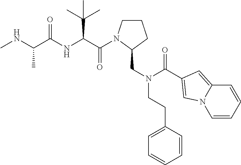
CNC(C(NC(C(=O)N1CCCC1CN(C(=O)C1=CN2C=CC=CC2=C1)CCC1=CC=CC=C1)C(C)(C)C)=O)C
